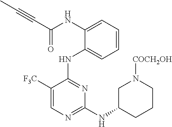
N(C1=CC=CC=C1NC1=NC(NC2CCCN([COCH2OH])C2)=NC=C1[F3C])C(C#CC)=O
